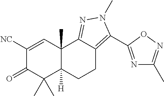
C1([NC])=CC2(C)C([H])(C(C)(C)C1=O)CCC1=C(C3=NC(C)=NO3)N(C)N=C21
